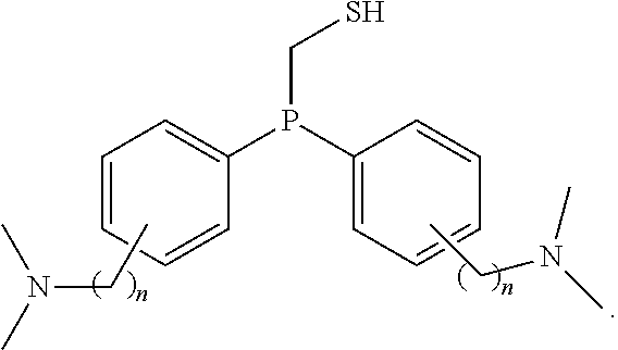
C1=CC=CC(P(C2=CC=CC=C2)CS)=C1.CCN(C)C.CCN(C)C
